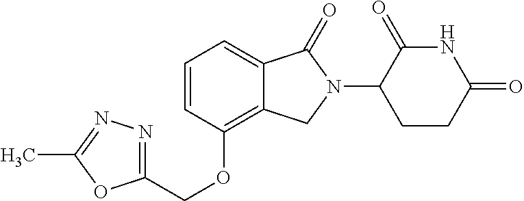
C(OC1=C2C(=CC=C1)C(=O)N(C1C(=O)NC(=O)CC1)C2)C1=NN=C(C)O1
